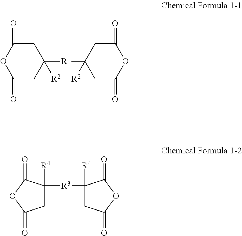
C1C(=O)OC(=O)CC1([R1]C1([R2])CC(=O)OC(=O)C1)[R2].C1C([R4])([R3]C2([R4])CC(=O)OC2=O)C(=O)OC1=O
